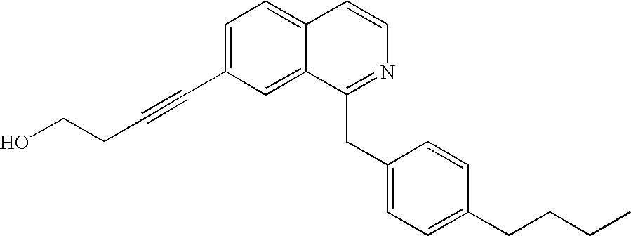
C1=C(C#CCCO)C=C2C(=C1)C=CN=C2CC1=CC=C(CCCC)C=C1
